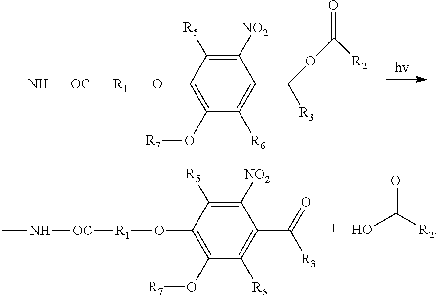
C1([NO2])=C([R5])C(O[R1][OC]NC)=C(O[R7])C([R6])=C1C([R3])OC([R2])=O.C1([NO2])=C([R5])C(O[R1][OC]NC)=C(O[R7])C([R6])=C1C([R3])=O.OC([R2])=O
